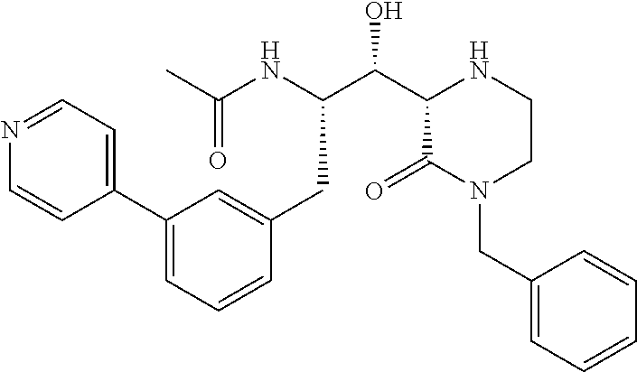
C1(C2=CC=NC=C2)=CC=CC(CC(C(C2C(=O)N(CC3=CC=CC=C3)CCN2)O)NC(C)=O)=C1
